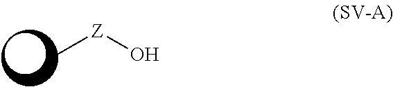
C[Z]O
